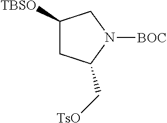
[TBSO]C1CC(C[TsO])N([BOC])C1
